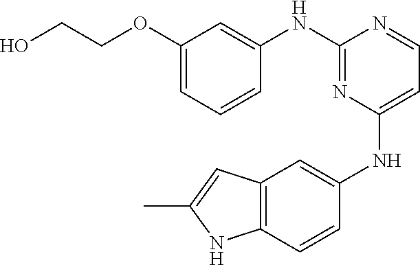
OCCOC1=CC=CC(NC2=NC(NC3=CC4=C(C=C3)NC(C)=C4)=CC=N2)=C1
